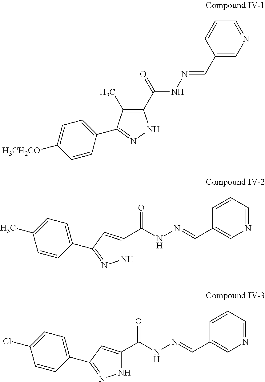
C1(C(=O)NN=CC2=CN=CC=C2)=C(C)C(C2=CC=C([H3CH2CO])C=C2)=NN1.N1C(C(NN=CC2=CN=CC=C2)=O)=CC(C2=CC=C(C)C=C2)=N1.N1C(C(NN=CC2=CN=CC=C2)=O)=CC(C2=CC=C(Cl)C=C2)=N1
